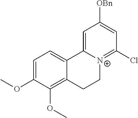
C1=C(OC)C(OC)=C2C(=C1)C1=CC([OBn])=CC(Cl)=[N+]1CC2
